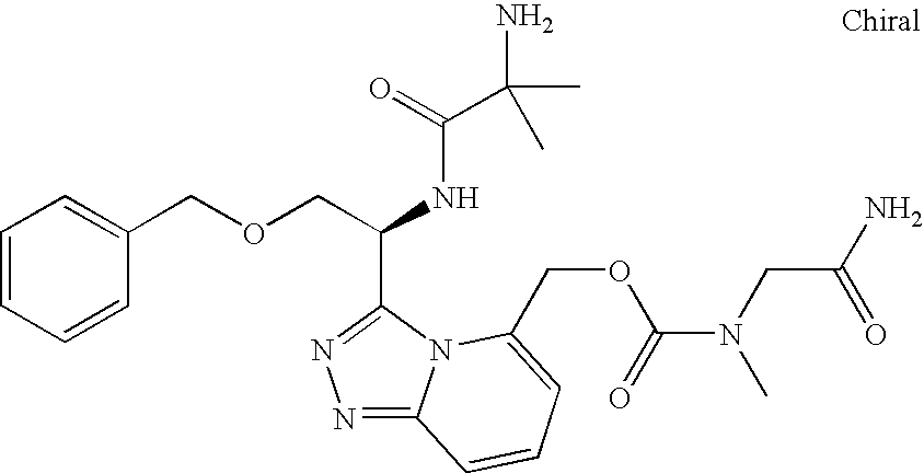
C(C(NC(=O)C(N)(C)C)C1=NN=C2N1C(COC(N(CC(N)=O)C)=O)=CC=C2)OCC1=CC=CC=C1
